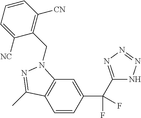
C1=CC(C(C2=NN=NN2)(F)F)=CC2=C1C(C)=NN2CC1=C([CN])C=CC=C1[NC]
